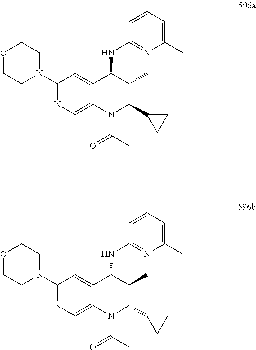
C1(N2CCOCC2)=NC=C2C(=C1)C(NC1=NC(C)=CC=C1)C(C)C(C1CC1)N2C(C)=O.C1(N2CCOCC2)=NC=C2C(=C1)C(NC1=NC(C)=CC=C1)C(C)C(C1CC1)N2C(C)=O
